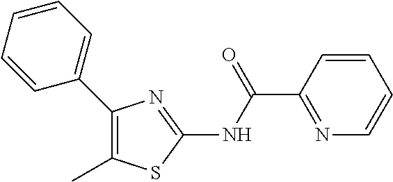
C1=CC(C(NC2=NC(C3=CC=CC=C3)=C(C)S2)=O)=NC=C1
